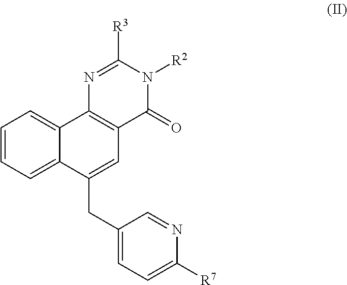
[R2]N1C([R3])=NC2=C(C1=O)C=C(CC1=CC=C([R7])N=C1)C1=CC=CC=C21
